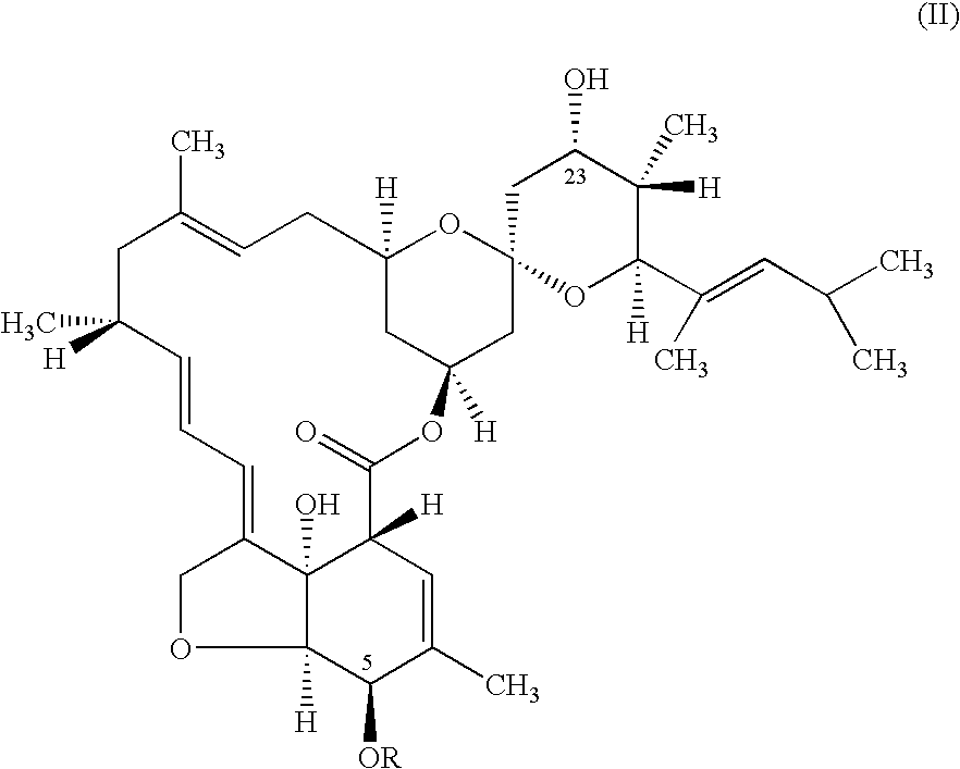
C1C(C)([H])C=CC=C2C3(O)C([H])(C(=O)OC4([H])CC([H])(CC=C1C)OC1(C4)OC([H])(C(=CC(C)C)C)C(C)([H])C(O)C1)C=C(C)C([OR])C3([H])OC2
